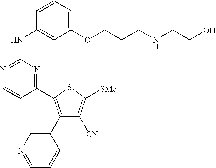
C1=CC(NC2=NC=CC(C3=C(C4=CN=CC=C4)C([CN])=C([SMe])S3)=N2)=CC(OCCCNCCO)=C1
